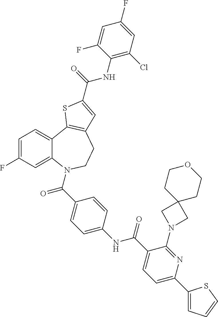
C1=C(F)C=C2C(=C1)C1=C(CCN2C(C2=CC=C(NC(C3=CC=C(C4=CC=CS4)N=C3N3CC4(C3)CCOCC4)=O)C=C2)=O)C=C(C(=O)NC2=C(Cl)C=C(F)C=C2F)S1
